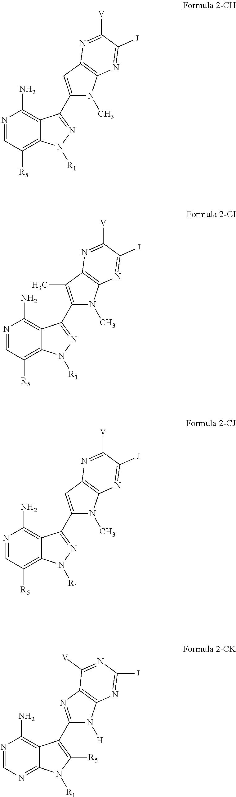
N1=CC([R5])=C2C(=C1N)C(C1=CC3=C(N1C)N=C([J])C([V])=N3)=NN2[R1].N1=CC([R5])=C2C(=C1N)C(C1=C(C)C3=C(N1C)N=C([J])C([V])=N3)=NN2[R1].N1=CC([R5])=C2C(=C1N)C(C1=CC3=C(N1C)N=C([J])C([V])=N3)=NN2[R1].N1=CN=C2C(=C1N)C(C1=NC3=C(N1[H])N=C([J])N=C3[V])=C([R5])N2[R1]
